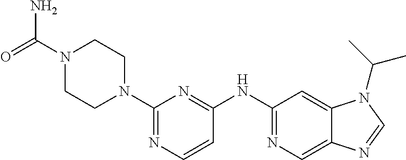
C1(N2CCN(C(=O)N)CC2)=NC=CC(NC2=NC=C3C(=C2)N(C(C)C)C=N3)=N1
